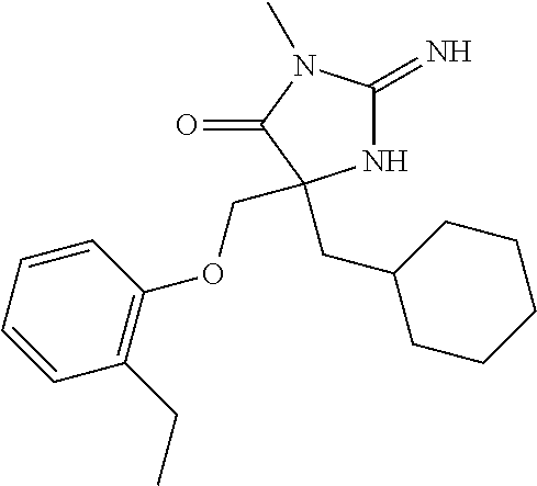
N1C(=N)N(C)C(=O)C1(CC1CCCCC1)COC1=C(CC)C=CC=C1
